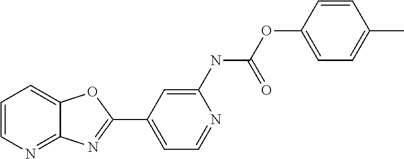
C1=CN=C2C(=C1)OC(C1=CC=NC(NC(OC3=CC=C(C)C=C3)=O)=C1)=N2
